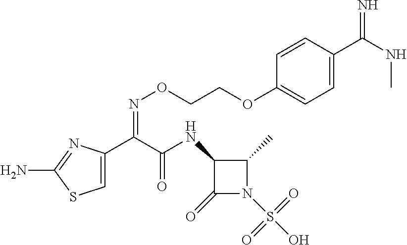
C1=C(C(C(NC2C(=O)N(S(O)(=O)=O)C2C)=O)=NOCCOC2=CC=C(C(NC)=N)C=C2)N=C(N)S1
